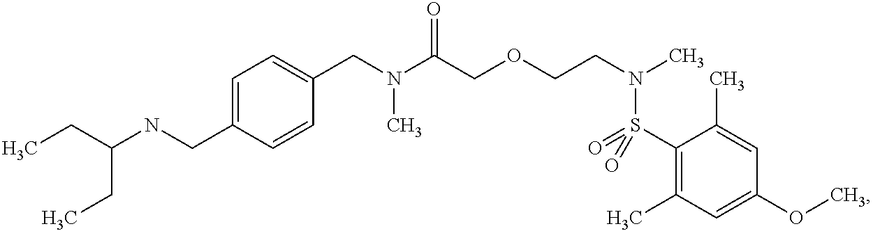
C1(CN(C(COCCN(C)S(C2=C(C)C=C(OC)C=C2C)(=O)=O)=O)C)=CC=C(CNC(CC)CC)C=C1
